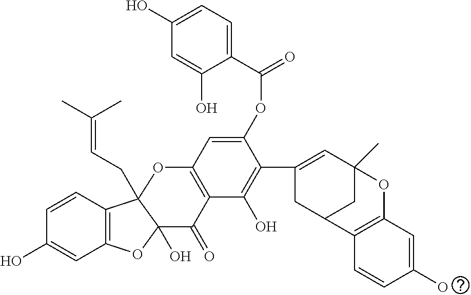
C1(O)=CC2=C(C=C1)C1CC(C3=C(O)C4=C(C=C3OC(C3=CC=C(O)C=C3O)=O)OC3(CC=C(C)C)C5=C(OC3(O)C4=O)C=C(O)C=C5)=CC(C)(O2)C1
